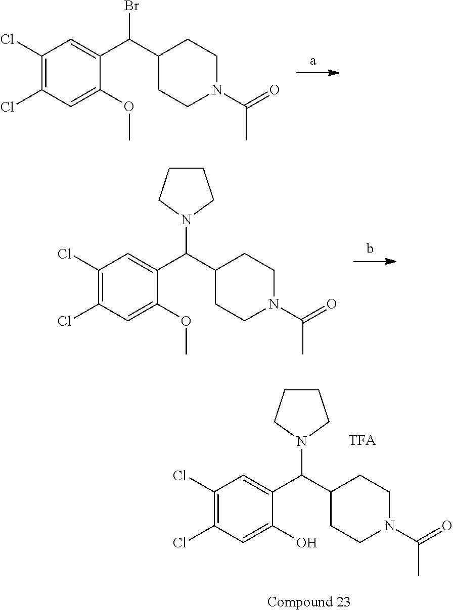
C1(Cl)=C(Cl)C=C(OC)C(C(C2CCN(C(=O)C)CC2)Br)=C1.C1(Cl)=C(Cl)C=C(OC)C(C(C2CCN(C(=O)C)CC2)N2CCCC2)=C1.C1(Cl)=C(Cl)C=C(O)C(C(C2CCN(C(=O)C)CC2)N2CCCC2)=C1
